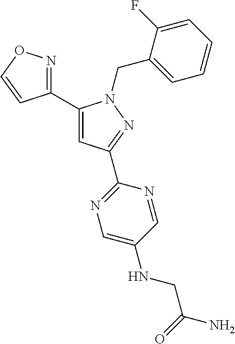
C1(C2=CC(C3=NC=C(NCC(=O)N)C=N3)=NN2CC2=CC=CC=C2F)=NOC=C1
